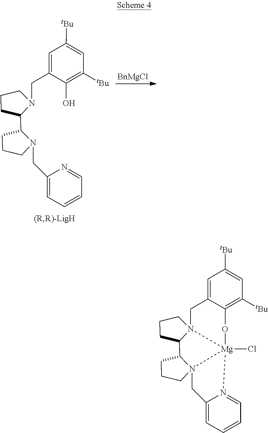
C1=C2C(=C([tBu])C=C1[tBu])O[Mg]13(Cl)N4=CC=CC=C4CN14CCCC4C1CCCN13C2.C1=C(CN2C(C3CCCN3CC3=CC=CC=N3)CCC2)C(O)=C([tBu])C=C1[tBu].[BnMgCl]
